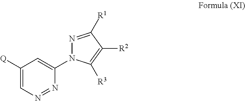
C1([Q])=CN=NC(N2N=C([R1])C([R2])=C2[R3])=C1
